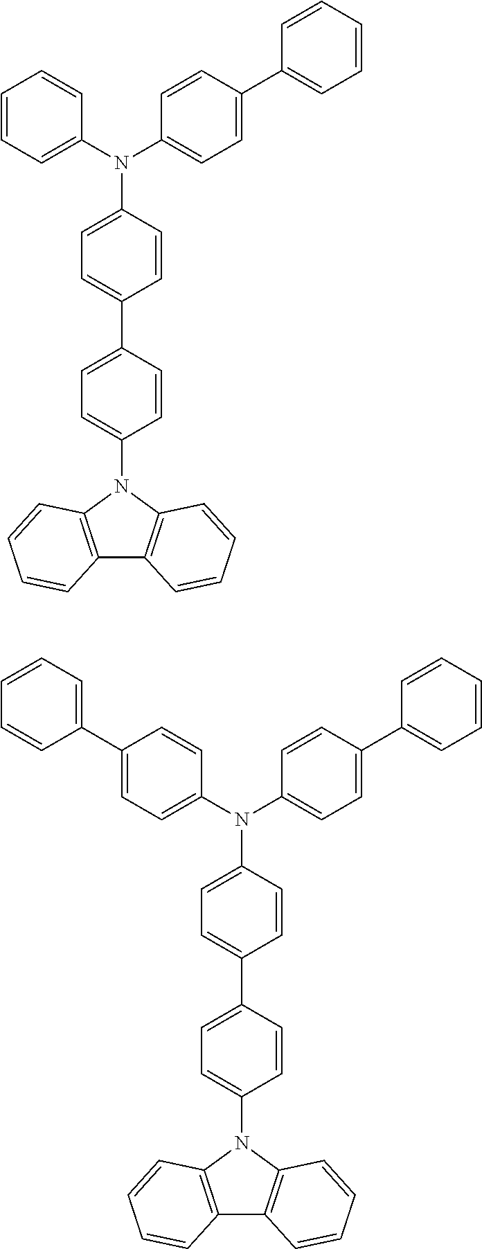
C1=CC=CC(N(C2=CC=C(C3=CC=CC=C3)C=C2)C2=CC=C(C3=CC=C(N4C5=C(C6=C4C=CC=C6)C=CC=C5)C=C3)C=C2)=C1.C1=C(C2=CC=CC=C2)C=CC(N(C2=CC=C(C3=CC=CC=C3)C=C2)C2=CC=C(C3=CC=C(N4C5=C(C6=C4C=CC=C6)C=CC=C5)C=C3)C=C2)=C1
